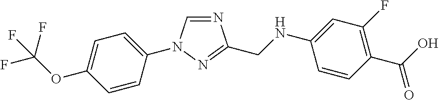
C1=C(OC(F)(F)F)C=CC(N2C=NC(CNC3=CC(F)=C(C(O)=O)C=C3)=N2)=C1
